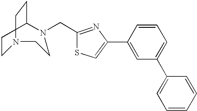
C1CN(CC2=NC(C3=CC(C4=CC=CC=C4)=CC=C3)=CS2)CCN(CC)C1
